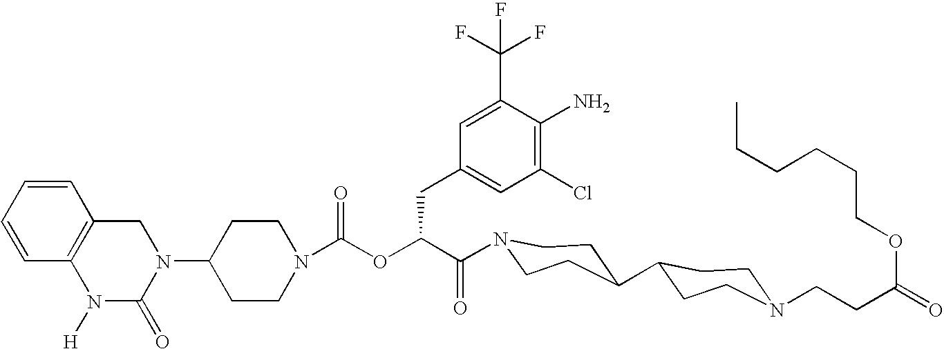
N1(C2CCN(C(OC(C(=O)N3CCC(C4CCN(CCC(=O)OCCCCCC)CC4)CC3)CC3=CC(Cl)=C(N)C(C(F)(F)F)=C3)=O)CC2)CC2=C(N([H])C1=O)C=CC=C2
